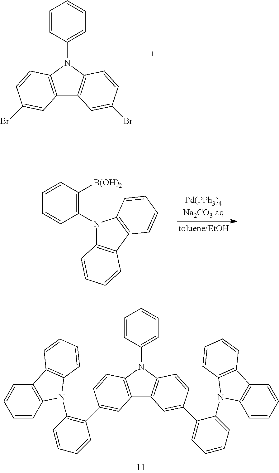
C12=C(N(C3=CC=CC=C3)C3=C1C=C(Br)C=C3)C=CC(Br)=C2.N1(C2=C([B(OH)2])C=CC=C2)C2=C(C3=C1C=CC=C3)C=CC=C2.C12=C(N(C3=CC=CC=C3)C3=C1C=C(C1=CC=CC=C1N1C4=C(C=CC=C4)C4=C1C=CC=C4)C=C3)C=CC(C1=C(N3C4=C(C=CC=C4)C4=C3C=CC=C4)C=CC=C1)=C2
